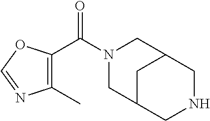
C1(C)=C(C(N2CC3CC(C2)CNC3)=O)OC=N1
